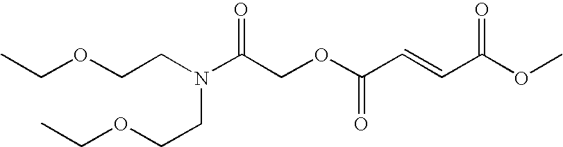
N(C(COC(C=CC(OC)=O)=O)=O)(CCOCC)CCOCC
